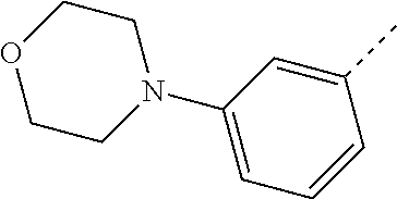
C1(N2CCOCC2)=CC=CC(C)=C1
